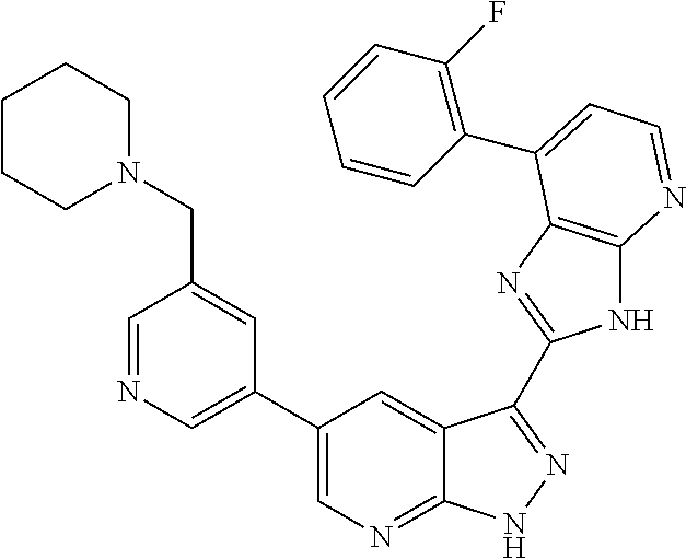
C1=NC=C(C2=CN=C3C(=C2)C(C2=NC4=C(N2)N=CC=C4C2=C(F)C=CC=C2)=NN3)C=C1CN1CCCCC1
